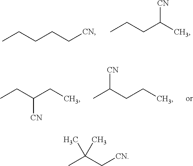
CCCCC[CN].CCCC(C)[CN].CCC(CC)[CN].CC(CCC)[CN].CC(C[CN])(C)C
